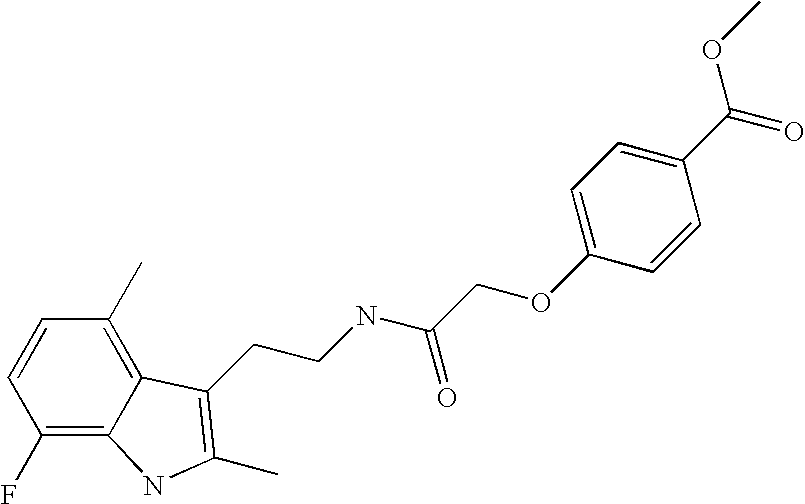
C1(F)=C2C(=C(C)C=C1)C(CCNC(COC1=CC=C(C(OC)=O)C=C1)=O)=C(C)N2
